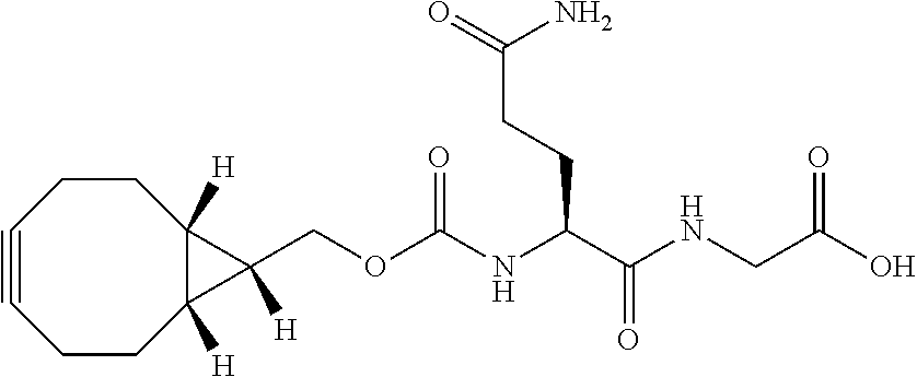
C1#CCCC2([H])C([H])(CC1)C2(COC(NC(C(NCC(O)=O)=O)CCC(=O)N)=O)[H]
